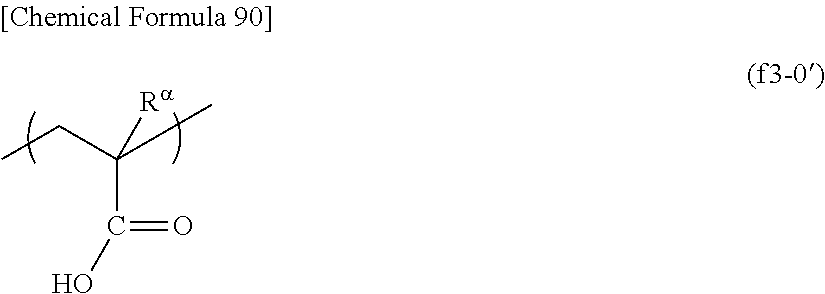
CCC(C)([Ra])C(=O)O
